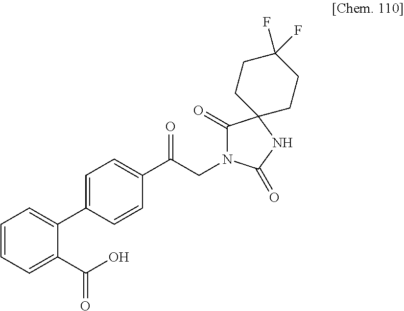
C1(C2=CC=C(C(CN3C(=O)C4(NC3=O)CCC(F)(F)CC4)=O)C=C2)=CC=CC=C1C(O)=O
